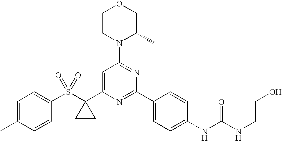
S(C1(C2=CC(N3C(C)COCC3)=NC(C3=CC=C(NC(NCCO)=O)C=C3)=N2)CC1)(=O)(=O)C1=CC=C(C)C=C1
